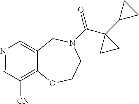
N1=CC([CN])=C2C(=C1)CN(C(=O)C1(C3CC3)CC1)CCO2
